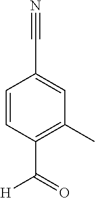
C1=CC(C([H])=O)=C(C)C=C1C#N
